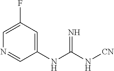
N=C(N[CN])NC1=CC(F)=CN=C1
